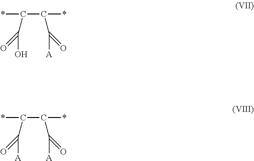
*C(C(*)C([A])=O)C(O)=O.*C(C(*)C([A])=O)C([A])=O
